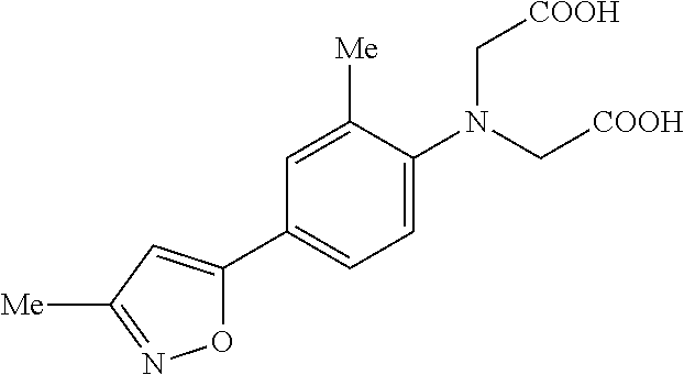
N(C[COOH])(C[COOH])C1=CC=C(C2=CC([Me])=NO2)C=C1[Me]
